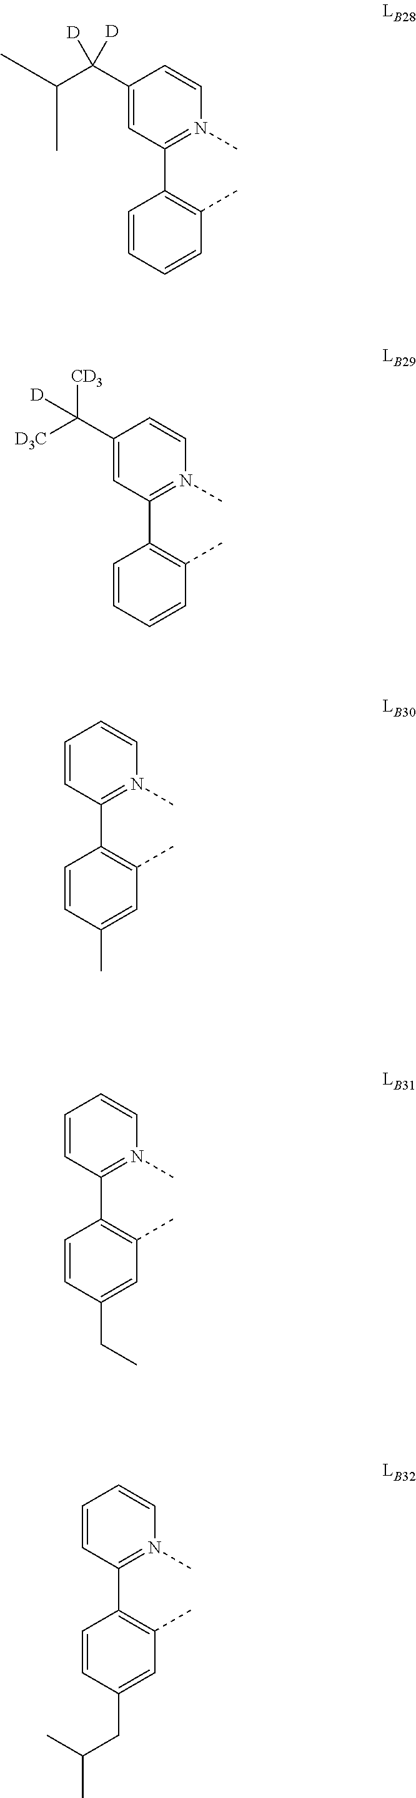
C1(C(C(C)C)([D])[D])=CC(C2=C(C)C=CC=C2)=N(C)C=C1.C1(C([CD3])([D3C])[D])=CC(C2=C(C)C=CC=C2)=N(C)C=C1.C1=CC(C2=C(C)C=C(C)C=C2)=N(C)C=C1.C1=CC(C2=C(C)C=C(CC)C=C2)=N(C)C=C1.C1=CC(C2=C(C)C=C(CC(C)C)C=C2)=N(C)C=C1
